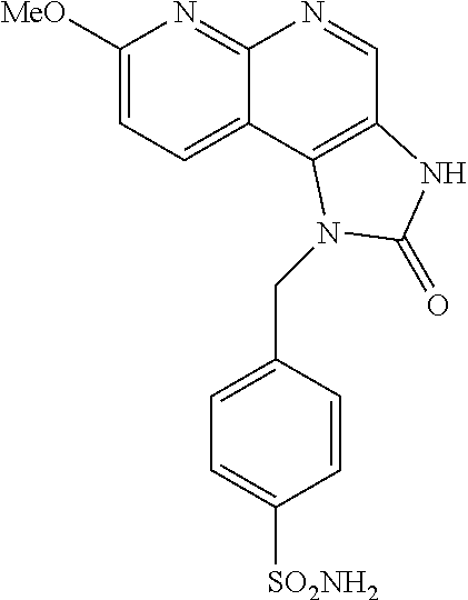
C1([MeO])=CC=C2C(=N1)N=CC1=C2N(CC2=CC=C([SO2NH2])C=C2)C(=O)N1
